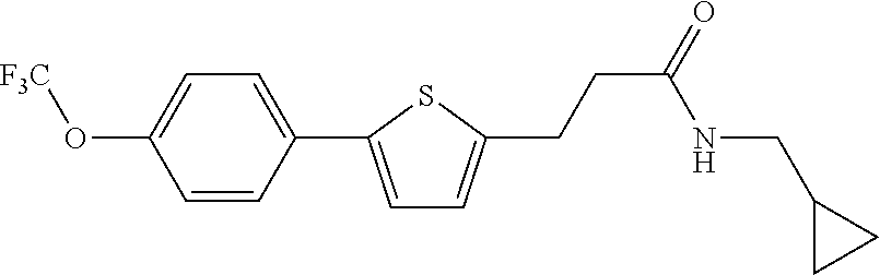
C1=CC(C2=CC=C(CCC(=O)NCC3CC3)S2)=CC=C1O[F3C]
